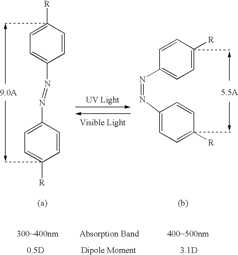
C1=CC(N=NC2=CC=C([R])C=C2)=CC=C1[R].C1([R])=CC=C(N=NC2=CC=C([R])C=C2)C=C1
